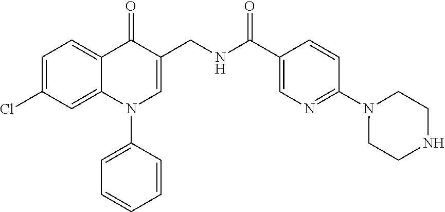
C1=C(Cl)C=C2C(=C1)C(=O)C(CNC(C1=CN=C(N3CCNCC3)C=C1)=O)=CN2C1=CC=CC=C1
